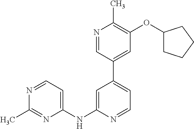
N1=CC(C2=CC=NC(NC3=CC=NC(C)=N3)=C2)=CC(OC2CCCC2)=C1C
